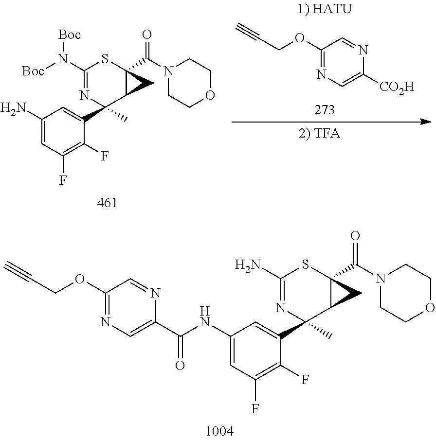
C1=NC(C(NC2=CC(F)=C(F)C(C3(C)C4CC4(C(=O)N4CCOCC4)SC(N)=N3)=C2)=O)=CN=C1OCC#C.NC1=CC(F)=C(F)C(C2(C)C3CC3(C(=O)N3CCOCC3)SC(N([Boc])[Boc])=N2)=C1.C1(OCC#C)=NC=C([CO2H])N=C1
